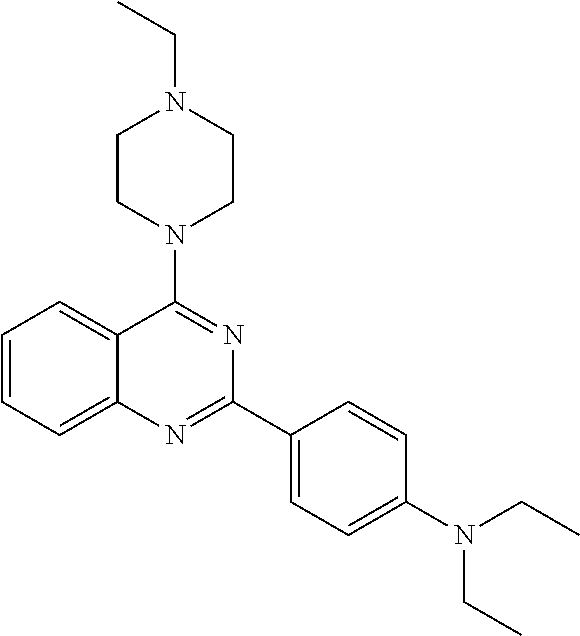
C1=CC=C2C(=C1)C(N1CCN(CC)CC1)=NC(C1=CC=C(N(CC)CC)C=C1)=N2
